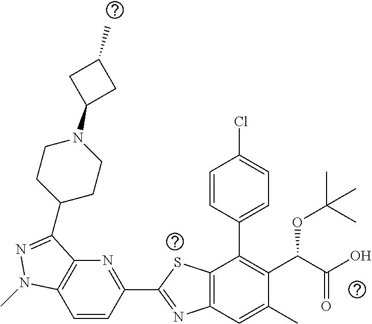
C1=CC(C2=NC3=C(S2)C(C2=CC=C(Cl)C=C2)=C(C(C(O)=O)OC(C)(C)C)C(C)=C3)=NC2=C1N(C)N=C2C1CCN(C2CC(C)C2)CC1
